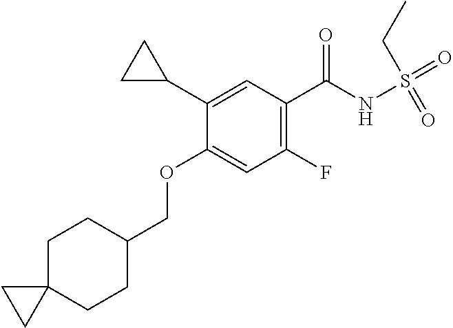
C1(C2CC2)=CC(C(NS(CC)(=O)=O)=O)=C(F)C=C1OCC1CCC2(CC1)CC2
